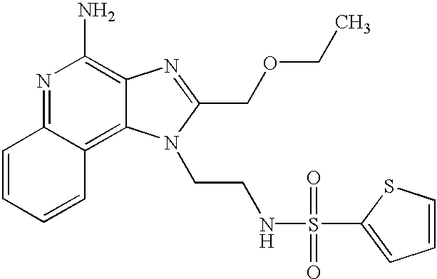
N1=C2C(=C3C(=C1N)N=C(COCC)N3CCNS(=O)(=O)C1=CC=CS1)C=CC=C2
